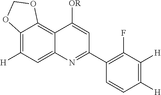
C12=CC([H])=C3C(=C1C([OR])=CC(C1=C(F)C([H])=C([H])C=C1)=N2)OCO3
